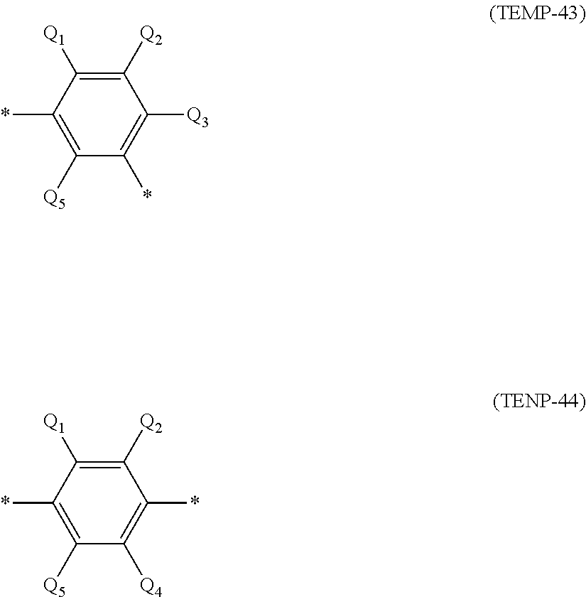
C1([Q2])=C([Q1])C(*)=C([Q5])C(*)=C1[Q3].C1([Q2])=C([Q1])C(*)=C([Q5])C([Q4])=C1*
